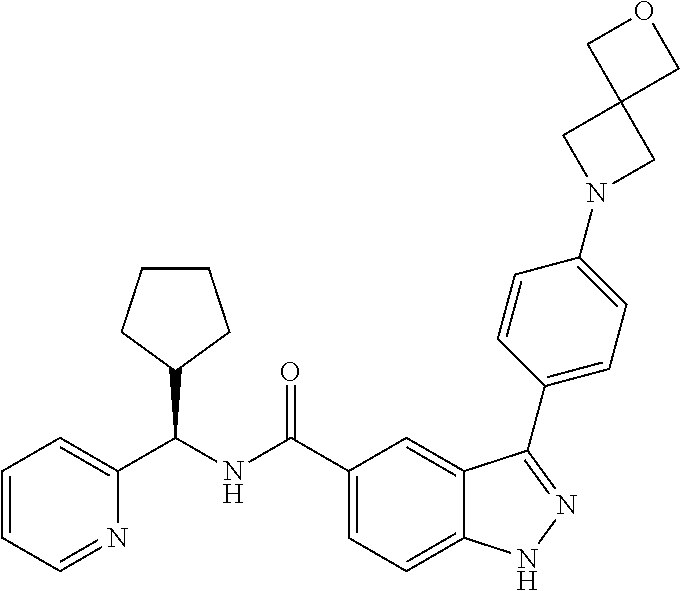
C1=CC=NC(C(NC(C2=CC=C3C(=C2)C(C2=CC=C(N4CC5(C4)COC5)C=C2)=NN3)=O)C2CCCC2)=C1
